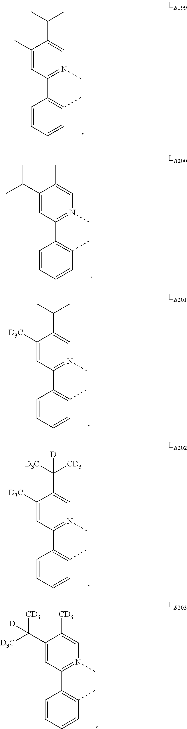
C1(C)=CC(C2=C(C)C=CC=C2)=N(C)C=C1C(C)C.C1(C(C)C)=CC(C2=C(C)C=CC=C2)=N(C)C=C1C.C1([D3C])=CC(C2=C(C)C=CC=C2)=N(C)C=C1C(C)C.C1([D3C])=CC(C2=C(C)C=CC=C2)=N(C)C=C1C([D3C])([CD3])[D].C1(C([D3C])([CD3])[D])=CC(C2=C(C)C=CC=C2)=N(C)C=C1[CD3]
